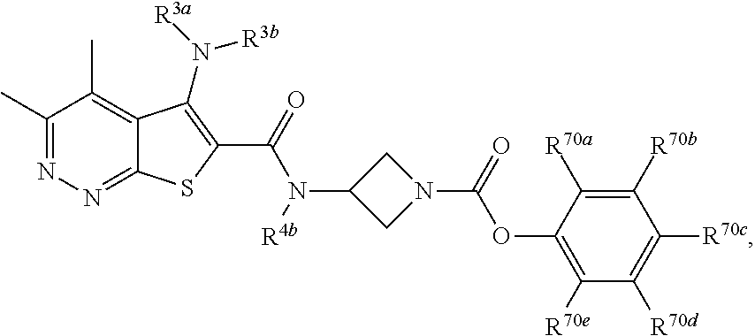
C1(C)=NN=C2C(=C1C)C(N([R3a])[R3b])=C(C(=O)N(C1CN(C(=O)OC3=C([R70e])C([R70d])=C([R70c])C([R70b])=C3[R70a])C1)[R4b])S2
